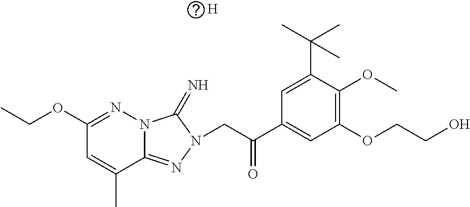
N12C(=NN(CC(C3=CC(OCCO)=C(OC)C(C(C)(C)C)=C3)=O)C1=N)C(C)=CC(OCC)=N2.[H]
